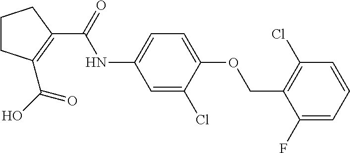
C1CCC(C(NC2=CC=C(OCC3=C(Cl)C=CC=C3F)C(Cl)=C2)=O)=C1C(O)=O
